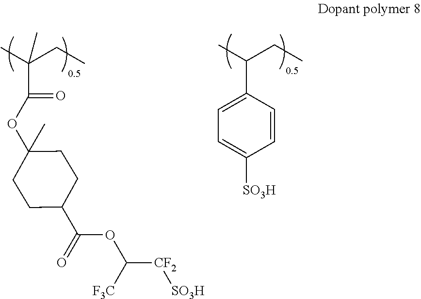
CC(CC)C1=CC=C([SO3H])C=C1.CC(CC)(C)C(OC1(C)CCC(C(=O)OC([CF2][SO3H])[F3C])CC1)=O
